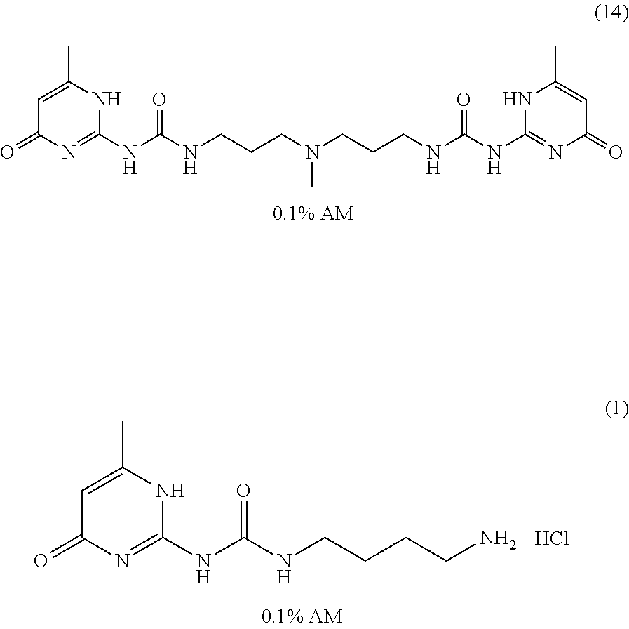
C1=C(C)NC(NC(NCCCN(CCCNC(NC2=NC(=O)C=C(C)N2)=O)C)=O)=NC1=O.C1=C(C)NC(NC(NCCCCN)=O)=NC1=O.Cl
